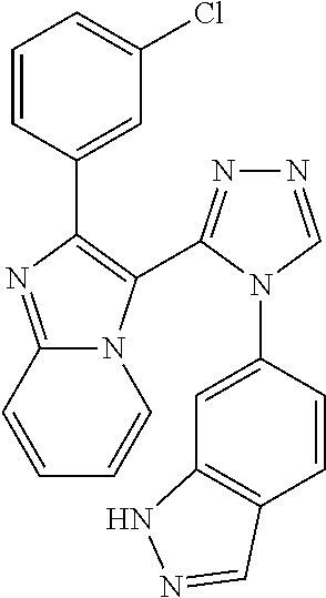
C1=CC(C2=C(C3=NN=CN3C3=CC4=C(C=C3)C=NN4)N3C(=N2)C=CC=C3)=CC(Cl)=C1
